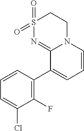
C1S(=O)(=O)N=C2N(C1)C=CC=C2C1=C(F)C(Cl)=CC=C1
